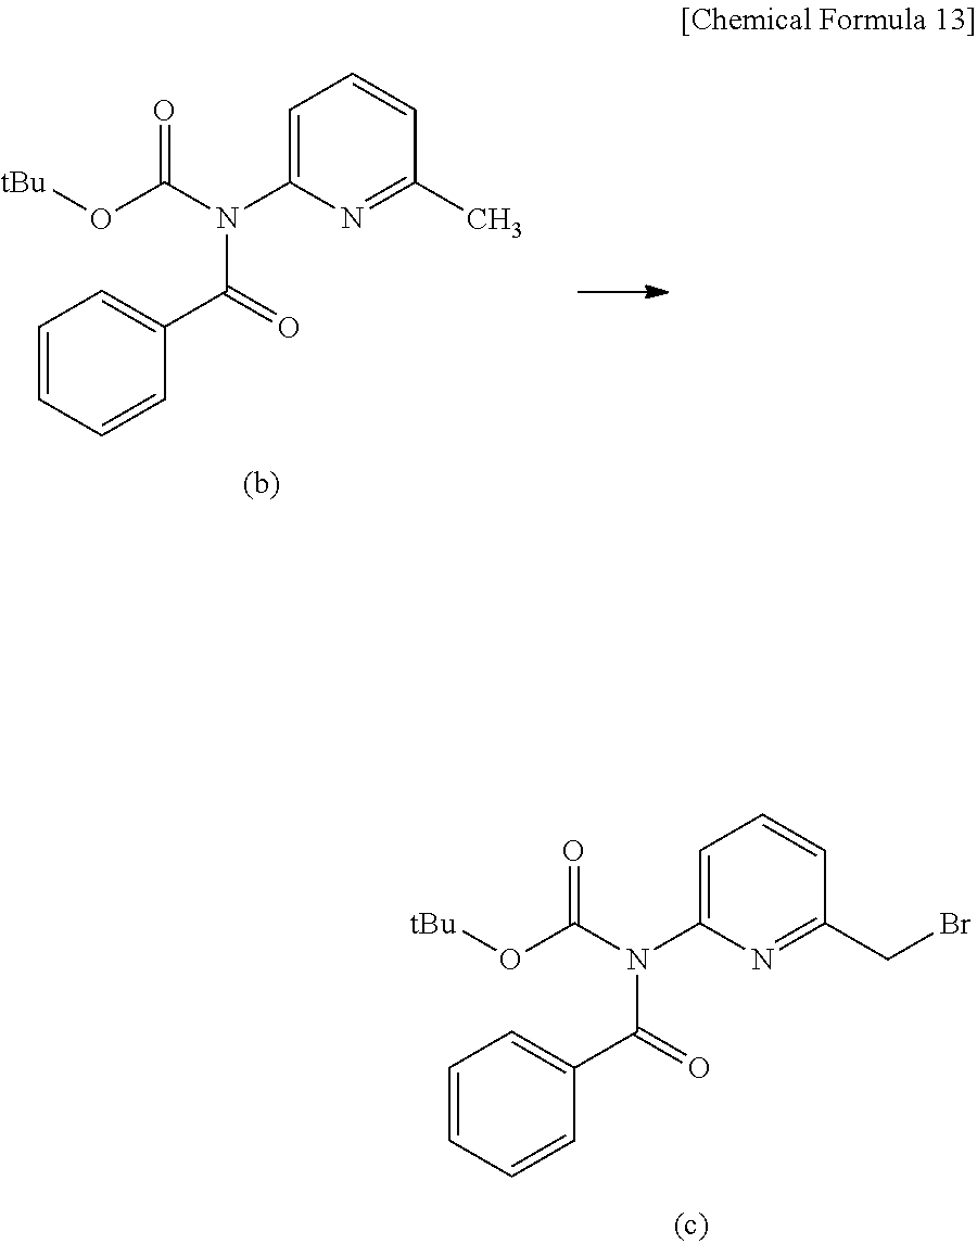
C1=C(N(C(O[tBu])=O)C(=O)C2=CC=CC=C2)N=C(CBr)C=C1.C1=C(N(C(O[tBu])=O)C(=O)C2=CC=CC=C2)N=C(C)C=C1
